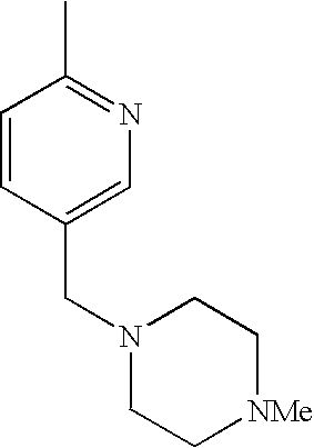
CC1=NC=C(CN2CC[NMe]CC2)C=C1
